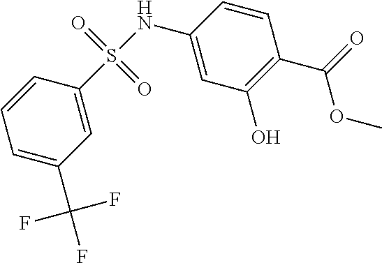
C1(NS(=O)(=O)C2=CC(C(F)(F)F)=CC=C2)=CC(O)=C(C(=O)OC)C=C1
